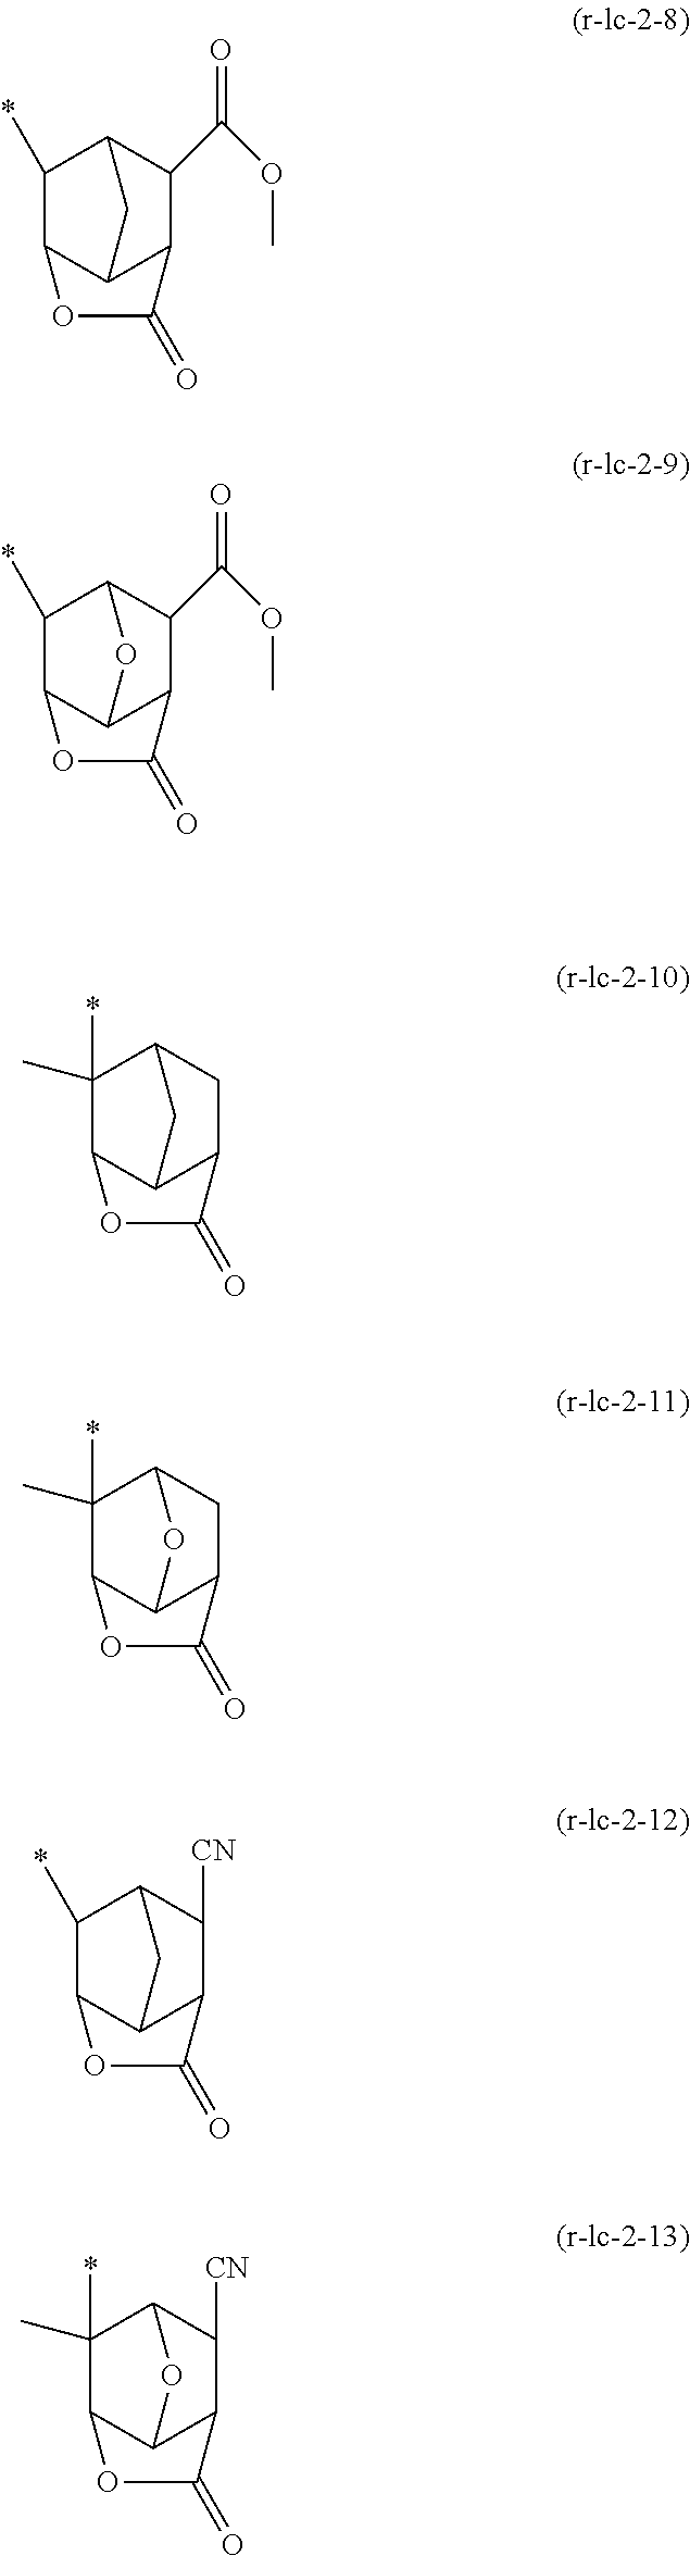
C12C3C(C(C(OC)=O)C(C1*)C3)C(=O)O2.C12C3C(C(C(OC)=O)C(C1*)O3)C(=O)O2.C12C3C(CC(C1(*)C)C3)C(=O)O2.C12C3C(CC(C1(*)C)O3)C(=O)O2.C12C3C(C([CN])C(C1*)C3)C(=O)O2.C12C3C(C([CN])C(C1(*)C)O3)C(=O)O2
